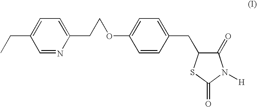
CCC1=CC=C(CCOC2=CC=C(CC3C(=O)N([H])C(=O)S3)C=C2)N=C1
